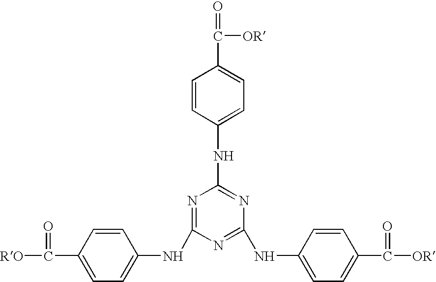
C1(C([RO])=O)=CC=C(NC2=NC(NC3=CC=C(C([OR])=O)C=C3)=NC(NC3=CC=C(C([OR])=O)C=C3)=N2)C=C1
